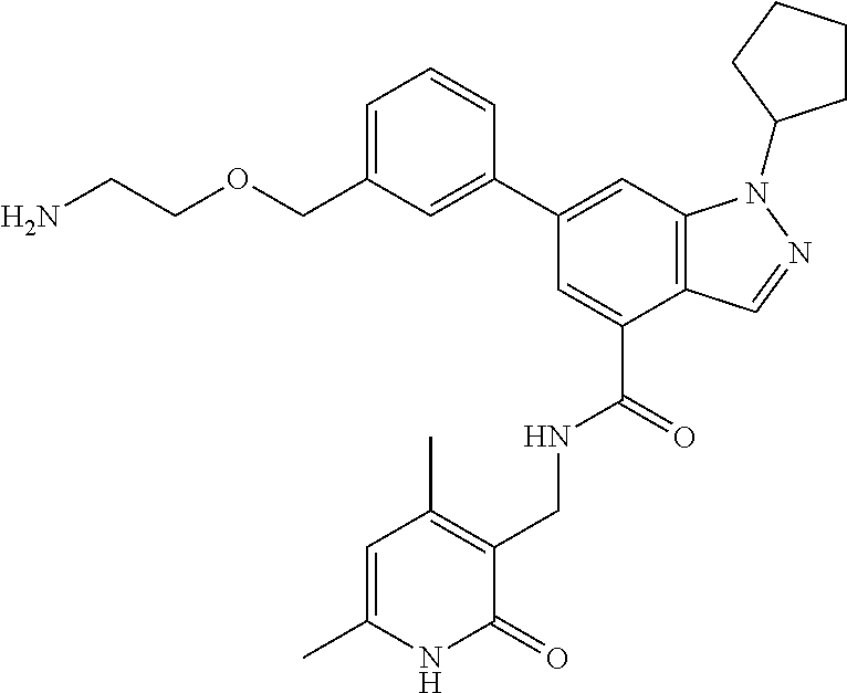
C1=C(COCCN)C=C(C2=CC3=C(C(C(=O)NCC4=C(C)C=C(C)NC4=O)=C2)C=NN3C2CCCC2)C=C1
